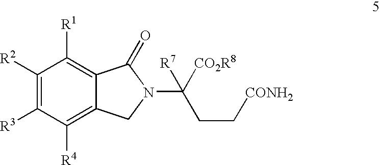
C1([R2])=C([R3])C([R4])=C2C(=C1[R1])C(=O)N(C([R7])(CC[CONH2])[CO2R8])C2
